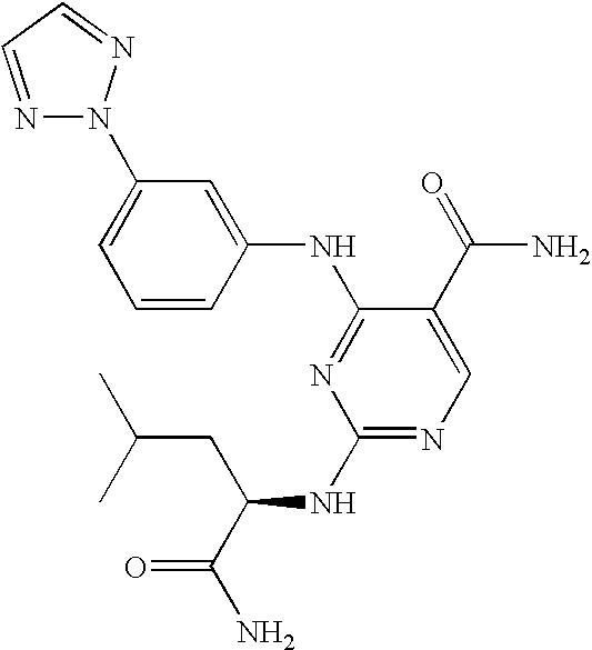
C1=CC(NC2=NC(NC(C(N)=O)CC(C)C)=NC=C2C(=O)N)=CC(N2N=CC=N2)=C1
